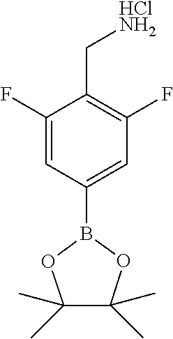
C1(F)=CC(B2OC(C)(C)C(C)(C)O2)=CC(F)=C1C[HClNH2]
